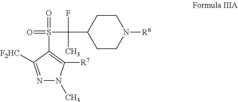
[F2HC]C1=NN(C)C([R7])=C1S(=O)(=O)C(C)(C1CCN([R6])CC1)F
